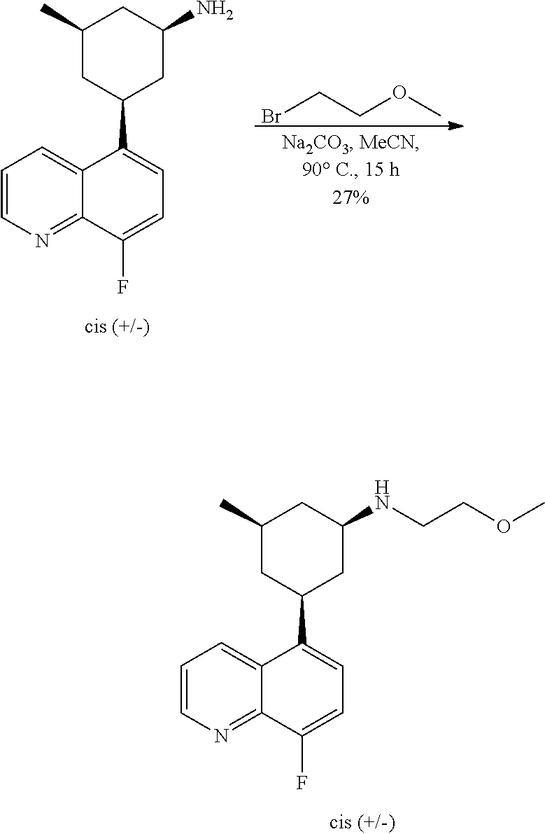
C1=CN=C2C(=C1)C(C1CC(N)CC(C)C1)=CC=C2F.BrCCOC.C1=CN=C2C(=C1)C(C1CC(NCCOC)CC(C)C1)=CC=C2F
